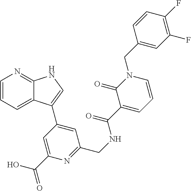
C1=CC=C2C(=N1)NC=C2C1=CC(CNC(C2=CC=CN(CC3=CC(F)=C(F)C=C3)C2=O)=O)=NC(C(O)=O)=C1
